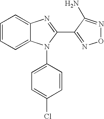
C1=CC=C2C(=C1)N=C(C1=NON=C1N)N2C1=CC=C(Cl)C=C1
